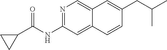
N1=C(NC(C2CC2)=O)C=C2C(=C1)C=C(CC(C)C)C=C2
